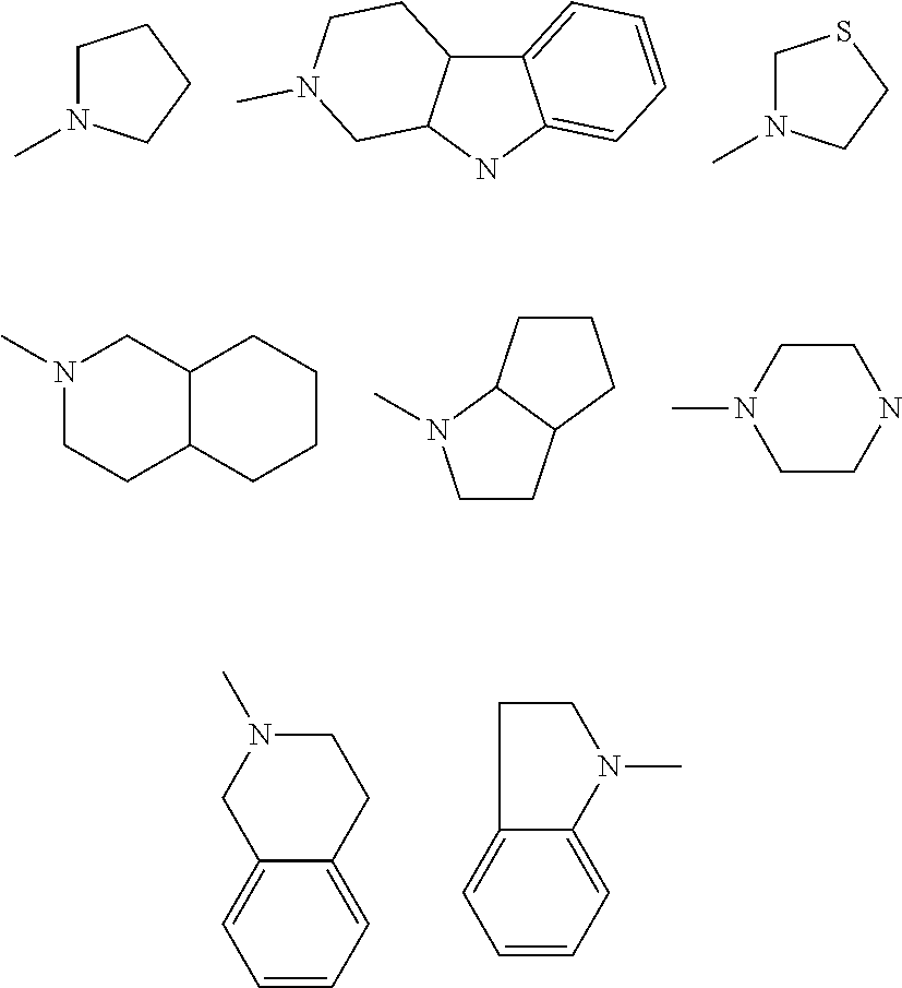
C1N(C)CCC1.N1C2=CC=CC=C2C2C1CN(C)CC2.C1N(C)CCS1.N1(C)CCC2C(C1)CCCC2.C12N(C)CCC1CCC2.CN1CCNCC1.C1=C2C(=CC=C1)CN(C)CC2.C1=C2C(=CC=C1)CCN2C
